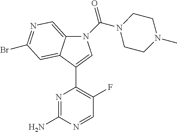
N1=C(N)N=CC(F)=C1C1=CN(C(N2CCN(C)CC2)=O)C2=CN=C(Br)C=C21
